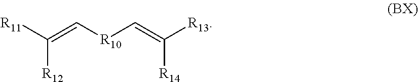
[R11]C(=C[R10]C=C([R13])[R14])[R12]
